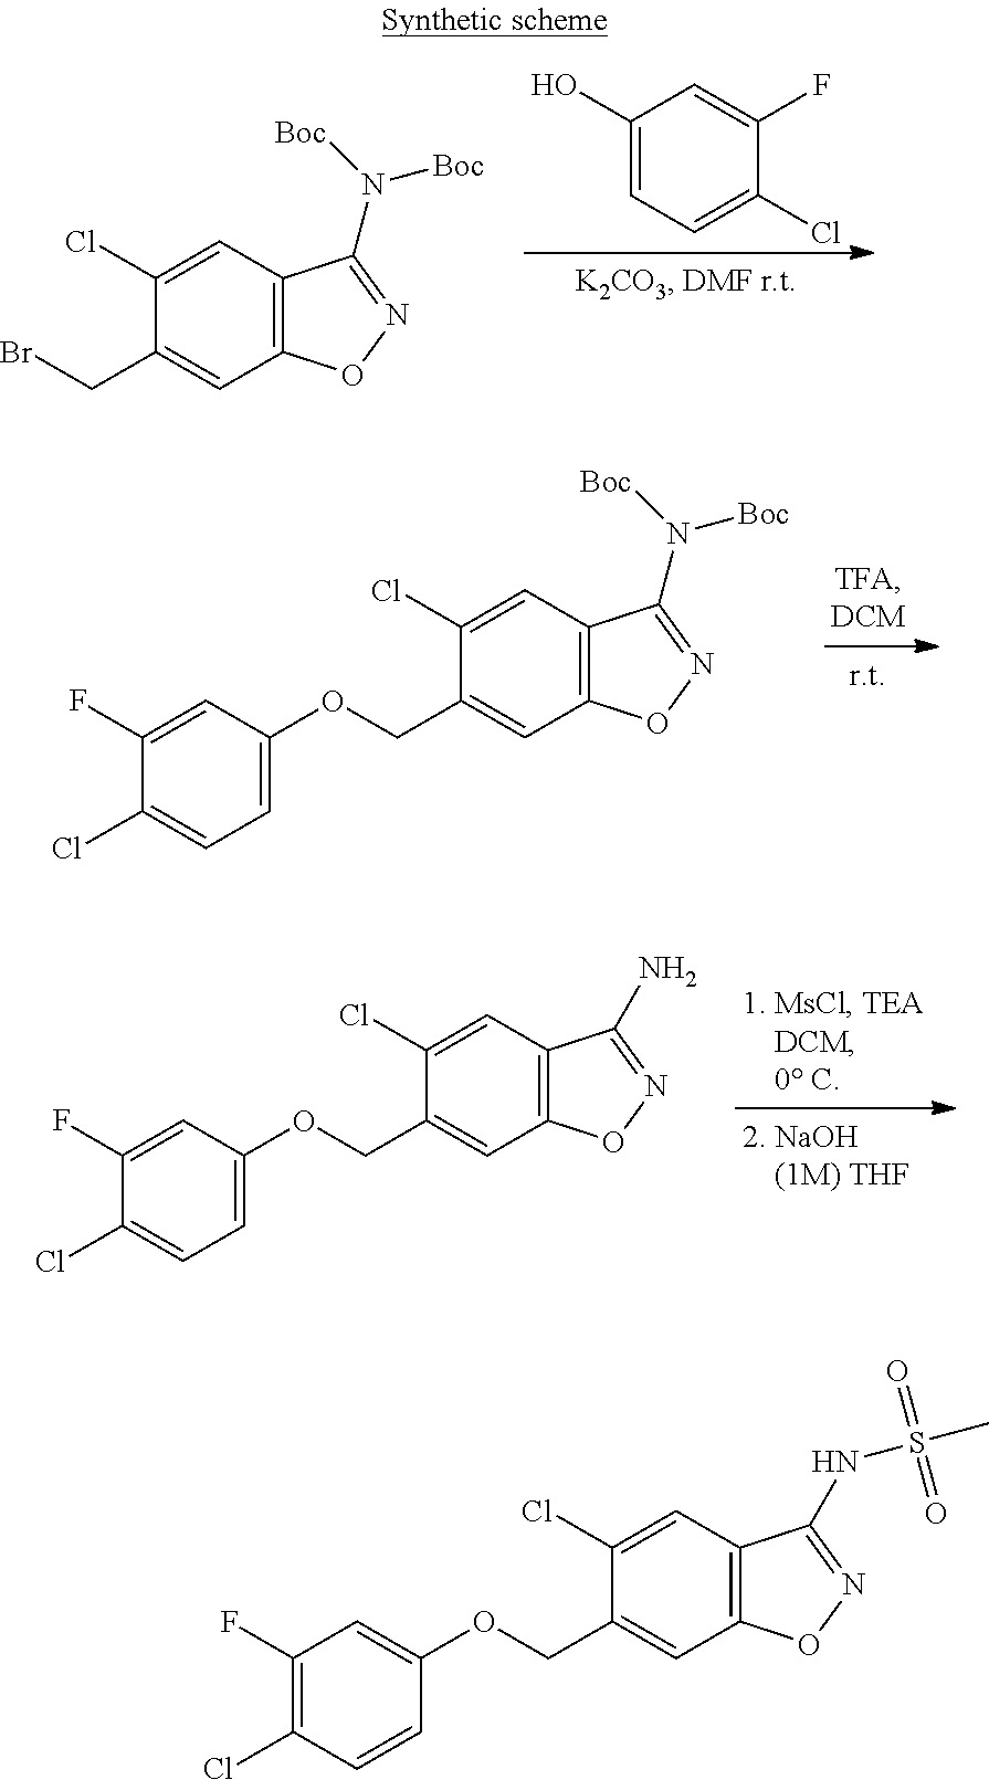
C12=C(C=C(CBr)C(Cl)=C1)ON=C2N([Boc])[Boc].C1(O)=CC=C(Cl)C(F)=C1.C12=C(C=C(COC3=CC=C(Cl)C(F)=C3)C(Cl)=C1)ON=C2N([Boc])[Boc].C1(Cl)=CC2=C(C=C1COC1=CC=C(Cl)C(F)=C1)ON=C2N.C1(Cl)=CC2=C(C=C1COC1=CC(F)=C(Cl)C=C1)ON=C2NS(C)(=O)=O
